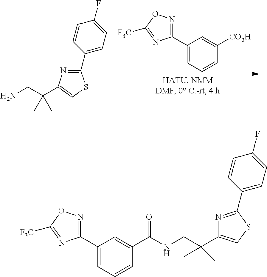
C1(C2=NC(C(CN)(C)C)=CS2)=CC=C(F)C=C1.C1(C2=NOC([F3C])=N2)=CC=CC([CO2H])=C1.C1(C2=NOC([F3C])=N2)=CC=CC(C(NCC(C2=CSC(C3=CC=C(F)C=C3)=N2)(C)C)=O)=C1
